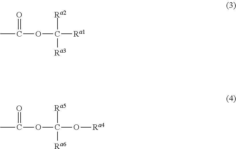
C([Ra5])([Ra6])(O[Ra4])OC(C)=O.C([Ra2])([Ra3])([Ra1])OC(C)=O
